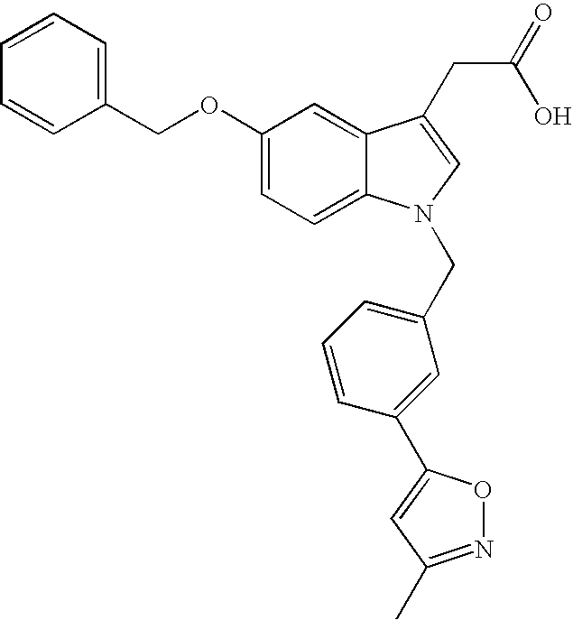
C1(OCC2=CC=CC=C2)=CC=C2C(=C1)C(CC(=O)O)=CN2CC1=CC=CC(C2=CC(C)=NO2)=C1
